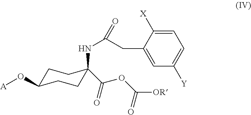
C1C(O[A])CCC(NC(CC2=CC([Y])=CC=C2[X])=O)(C(OC([OR])=O)=O)C1
